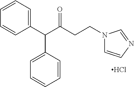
N1(CCC(C(C2=CC=CC=C2)C2=CC=CC=C2)=O)C=CN=C1.Cl
